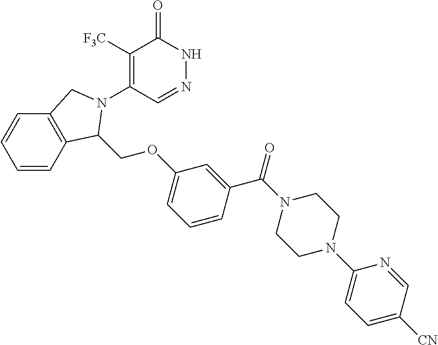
C1([F3C])=C(N2C(COC3=CC=CC(C(N4CCN(C5=CC=C([CN])C=N5)CC4)=O)=C3)C3=C(C=CC=C3)C2)C=NNC1=O
